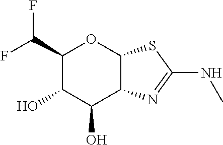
C1(C(F)F)C(O)C(O)C2C(O1)SC(NC)=N2
